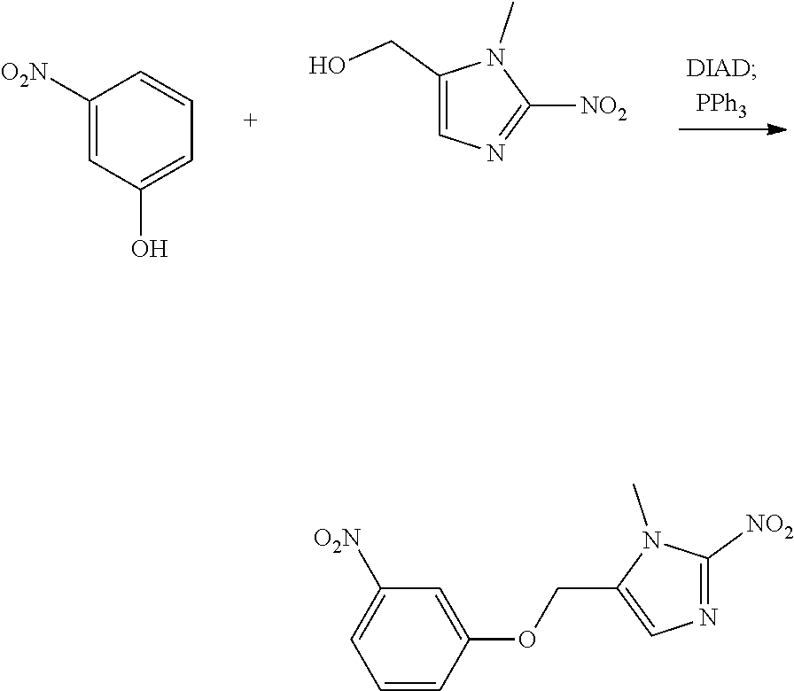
C1([O2N])=CC(O)=CC=C1.C1(CO)=CN=C([NO2])N1C.C1=C(COC2=CC([O2N])=CC=C2)N(C)C([NO2])=N1
